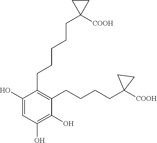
C1(CCCCCC2([COOH])CC2)=C(CCCCC2([COOH])CC2)C(O)=C(O)C=C1O
